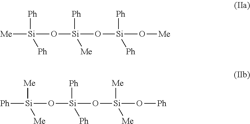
[Me][Si](O[Si](O[Si](O[Me])([Ph])[Ph])([Ph])[Me])([Ph])[Ph].[Ph][Si](O[Si](O[Si](O[Ph])([Me])[Me])([Ph])[Ph])([Me])[Me]
